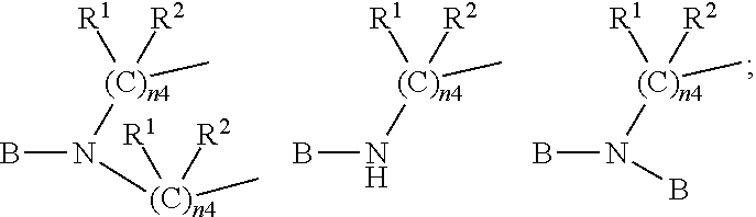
BN([(C)n4]([R1])([R2])C)[(C)n4](C)([R1])[R2].BN[(C)n4]([R1])([R2])C.BN([(C)n4]([R1])([R2])C)B
